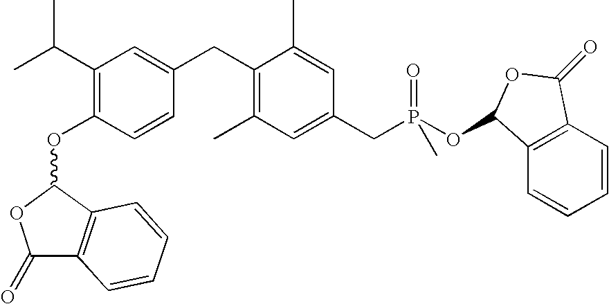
CC(C1=C(OC2C3=C(C(=O)O2)C=CC=C3)C=CC(CC2=C(C)C=C(CP(OC3C4=C(C=CC=C4)C(=O)O3)(C)=O)C=C2C)=C1)C
